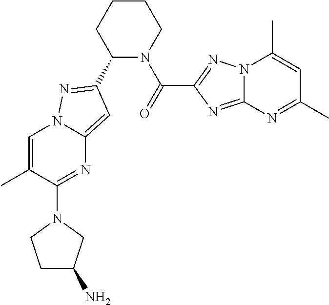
C1(C2=NN3C=C(C)C(N4CCC(N)C4)=NC3=C2)N(C(C2=NN3C(=N2)N=C(C)C=C3C)=O)CCCC1
